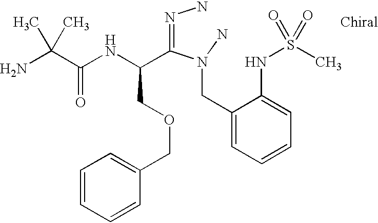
NC(C(NC(COCC1=CC=CC=C1)C(=NN)N(N)CC1=CC=CC=C1NS(=O)(C)=O)=O)(C)C
